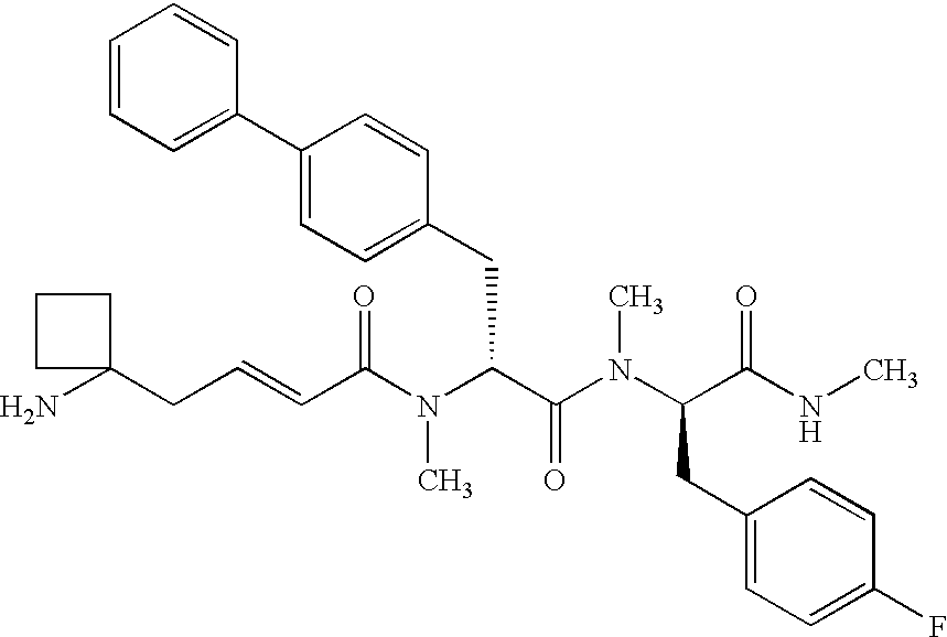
C(C=CC(N(C(C(N(C(C(NC)=O)CC1=CC=C(F)C=C1)C)=O)CC1=CC=C(C2=CC=CC=C2)C=C1)C)=O)C1(N)CCC1
